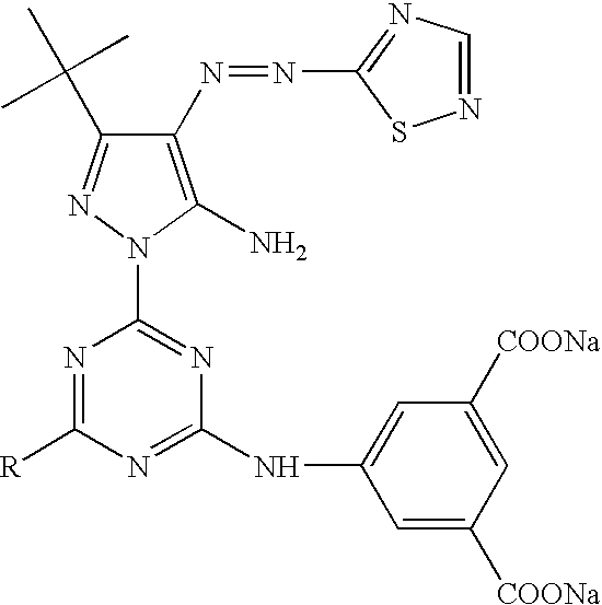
C1(N=NC2=NC=NS2)=C(N)N(C2=NC(NC3=CC([COONa])=CC([COONa])=C3)=NC([R])=N2)N=C1C(C)(C)C
